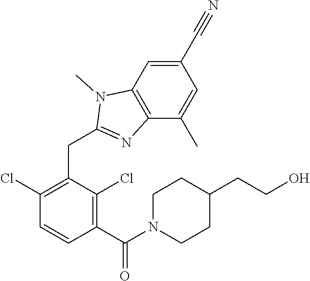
C1(Cl)=C(CC2=NC3=C(N2C)C=C(C#N)C=C3C)C(Cl)=C(C(=O)N2CCC(CCO)CC2)C=C1
